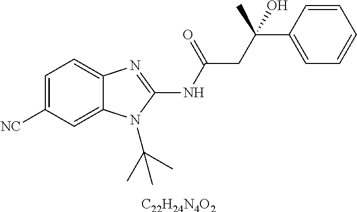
C1=C([NC])C=C2C(=C1)N=C(NC(=O)CC(C1=CC=CC=C1)(O)C)N2C(C)(C)C.[C22H24N4O2]
